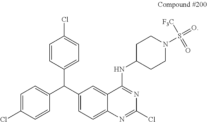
C1=C(Cl)C=CC(C(C2=CC=C3C(=C2)C(NC2CCN(S(=O)(=O)[F3C])CC2)=NC(Cl)=N3)C2=CC=C(Cl)C=C2)=C1
